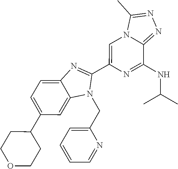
C1=C(C2CCOCC2)C=C2C(=C1)N=C(C1=CN3C(=NN=C3C)C(NC(C)C)=N1)N2CC1=CC=CC=N1
